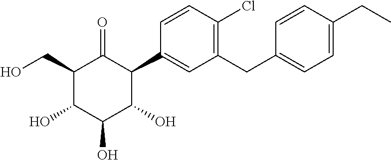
C1(CO)C(O)C(O)C(O)C(C2=CC(CC3=CC=C(CC)C=C3)=C(Cl)C=C2)C1=O
